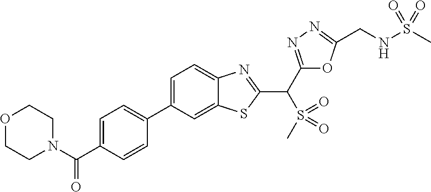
O1CCN(C(C2=CC=C(C3=CC=C4C(=C3)SC(C(S(=O)(C)=O)C3=NN=C(CNS(C)(=O)=O)O3)=N4)C=C2)=O)CC1
